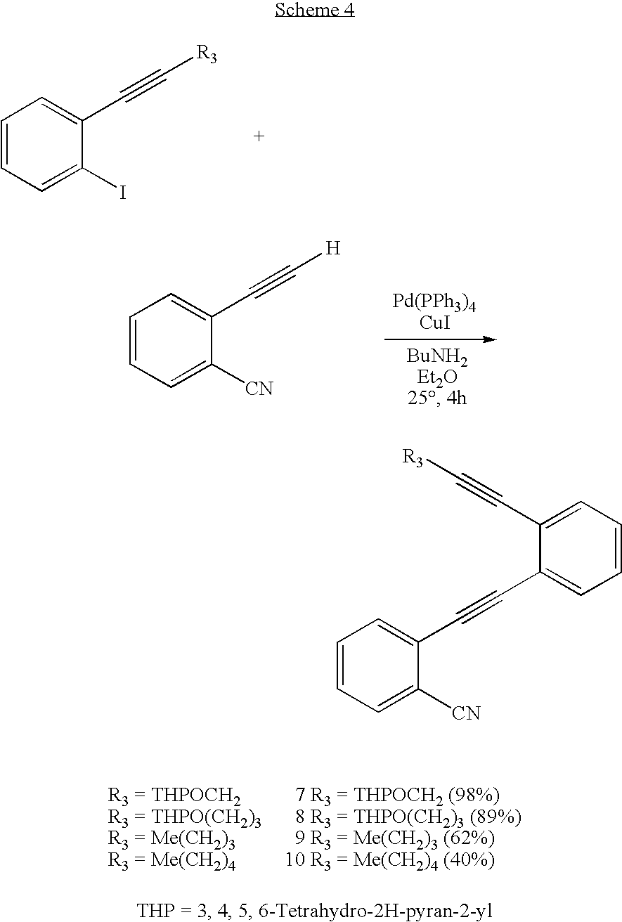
C1=CC=C(I)C(C#C[R3])=C1.C1=CC=C([CN])C(C#C[H])=C1.C1=CC=C([CN])C(C#CC2=CC=CC=C2C#C[R3])=C1
